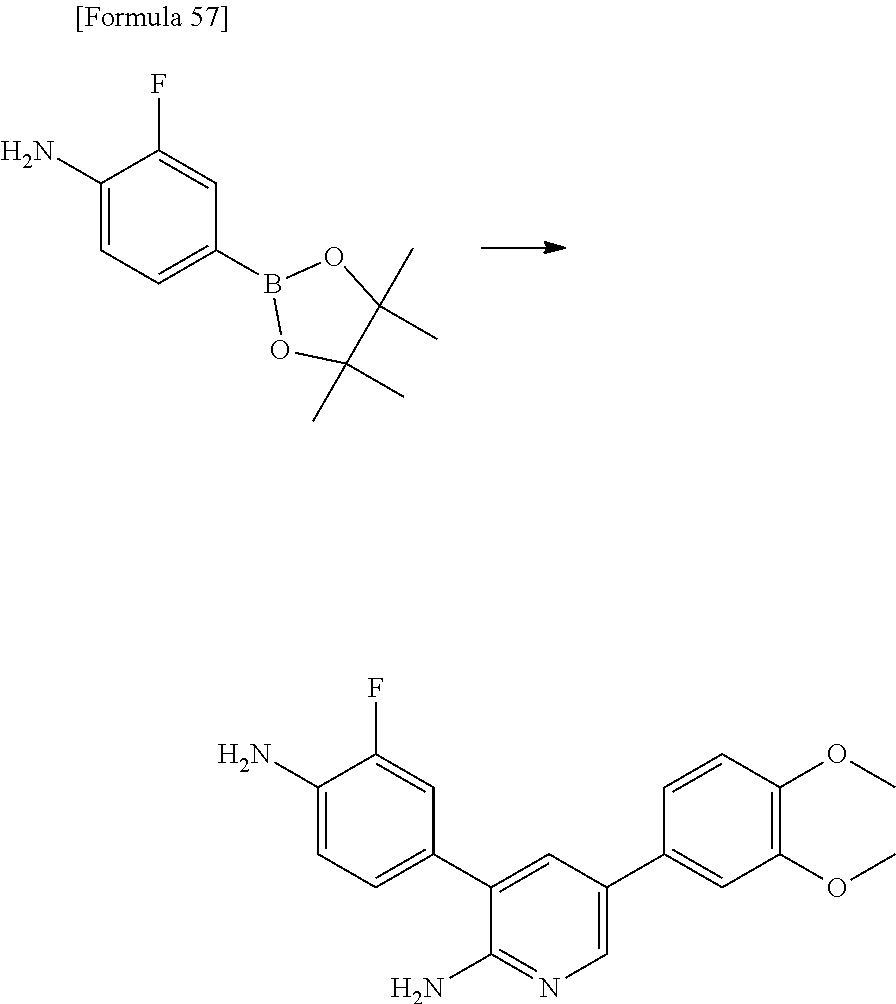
B1(C2=CC=C(N)C(F)=C2)OC(C)(C)C(C)(C)O1.C1(N)=NC=C(C2=CC(OC)=C(OC)C=C2)C=C1C1=CC=C(N)C(F)=C1
